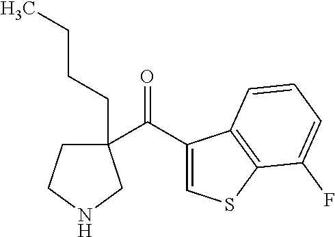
C1(C(=O)C2(CCCC)CCNC2)=CSC2=C1C=CC=C2F
